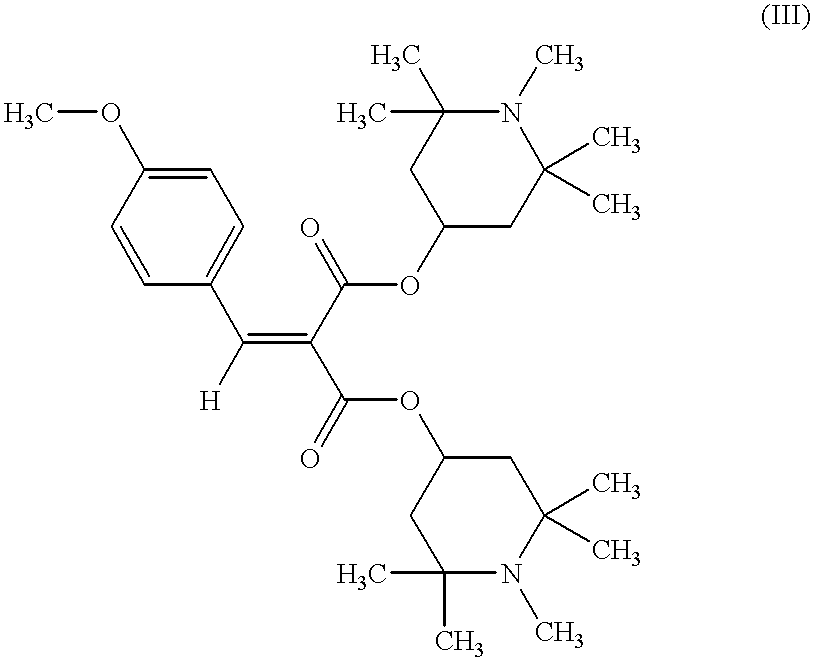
COC1=CC=C(C([H])=C(C(OC2CC(C)(C)N(C)C(C)(C)C2)=O)C(OC2CC(C)(C)N(C)C(C)(C)C2)=O)C=C1
